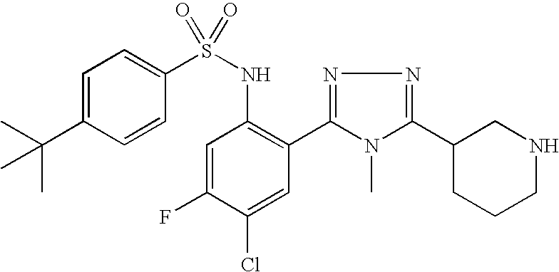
C1=C(C(C)(C)C)C=CC(S(NC2=C(C3=NN=C(C4CCCNC4)N3C)C=C(Cl)C(F)=C2)(=O)=O)=C1
